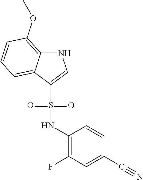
O=S(C1=CNC2=C(OC)C=CC=C21)(NC1=C(F)C=C(C#N)C=C1)=O
